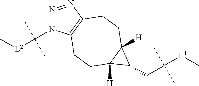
N1=NC2=C(N1C([L2]C)(C)C)CCC1([H])C([H])(CC2)C1CC([L1]C)(C)C
